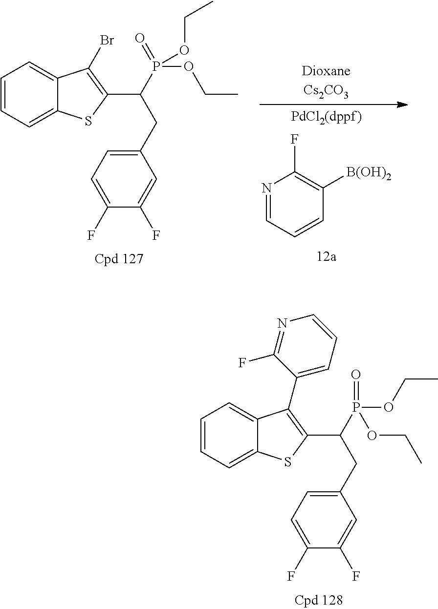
C1=CC=C2C(=C1)C(Br)=C(C(P(OCC)(OCC)=O)CC1=CC=C(F)C(F)=C1)S2.N1=CC=CC([B(OH)2])=C1F.C1=CC=C2C(=C1)C(C1=CC=CN=C1F)=C(C(P(OCC)(OCC)=O)CC1=CC=C(F)C(F)=C1)S2
